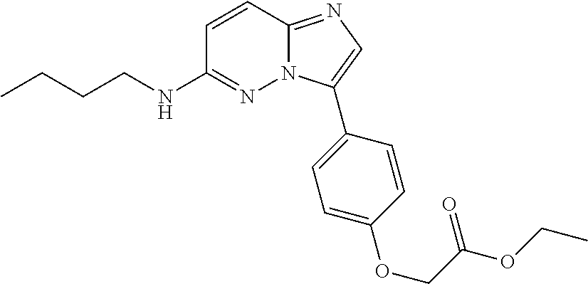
C1=CC2=NC=C(C3=CC=C(OCC(=O)OCC)C=C3)N2N=C1NCCCC
